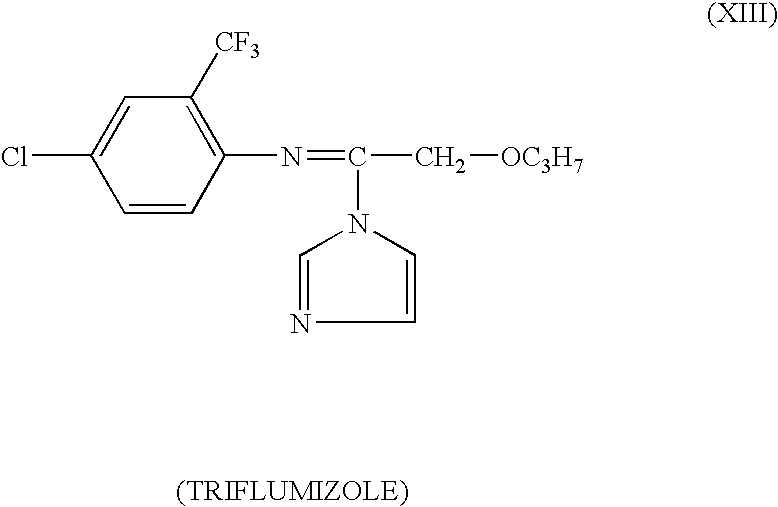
ClC1=CC([CF3])=C(N=C(N2C=CN=C2)C[OC3H7])C=C1
